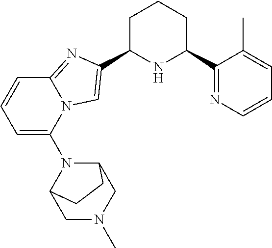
C1C(C2=CN3C(=N2)C=CC=C3N2C3CN(C)CC2CC3)NC(C2=NC=CC=C2C)CC1
